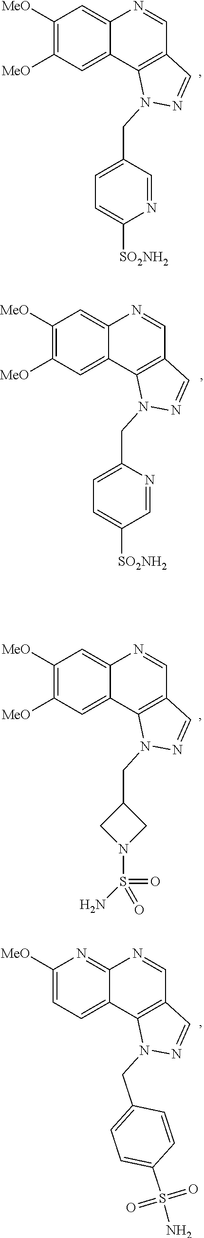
C1([MeO])=C([MeO])C=C2C(=C1)N=CC1=C2N(CC2=CC=C([SO2NH2])N=C2)N=C1.C1([MeO])=C([MeO])C=C2C(=C1)N=CC1=C2N(CC2CN(S(=O)(=O)N)C2)N=C1.C1([MeO])=CC=C2C(=N1)N=CC1=C2N(CC2=CC=C(S(N)(=O)=O)C=C2)N=C1.C1([MeO])=C([MeO])C=C2C(=C1)N=CC1=C2N(CC2=CC=C([SO2NH2])C=N2)N=C1
